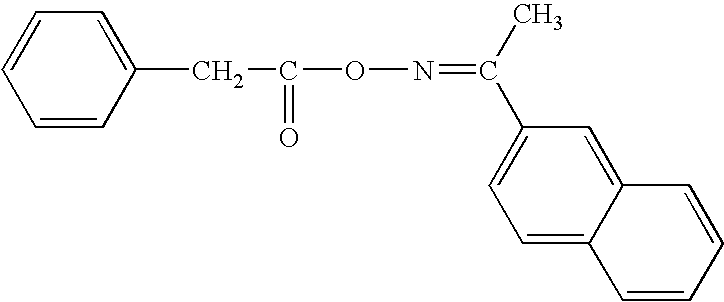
C1=CC(CC(=O)ON=C(C2=CC=C3C(=C2)C=CC=C3)C)=CC=C1
